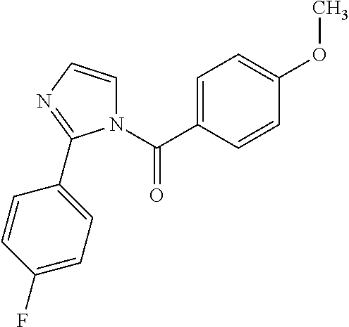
N1(C(C2=CC=C(OC)C=C2)=O)C=CN=C1C1=CC=C(F)C=C1
